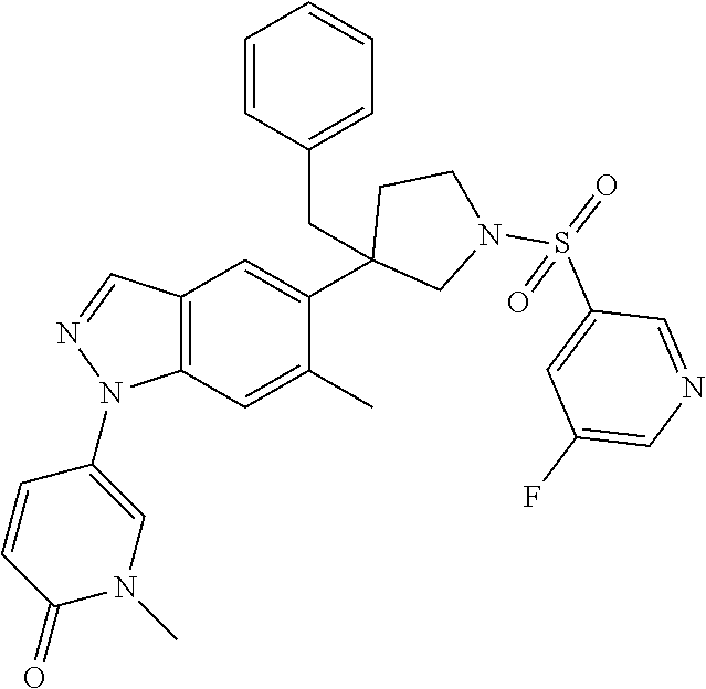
C1(C2=CC3=C(C=C2C)N(C2=CN(C)C(=O)C=C2)N=C3)(CC2=CC=CC=C2)CN(S(=O)(C2=CC(F)=CN=C2)=O)CC1
